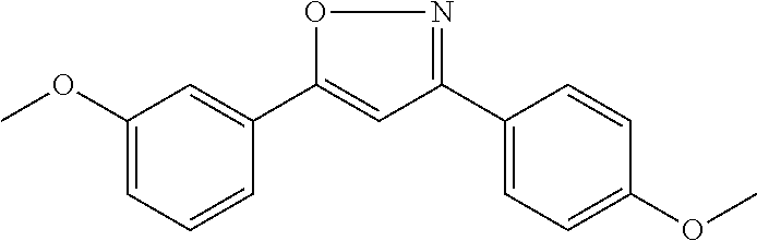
C1(OC)=CC=CC(C2=CC(C3=CC=C(OC)C=C3)=NO2)=C1
